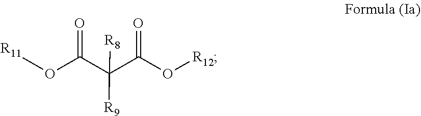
[R11]OC(C([R9])(C(=O)O[R12])[R8])=O
